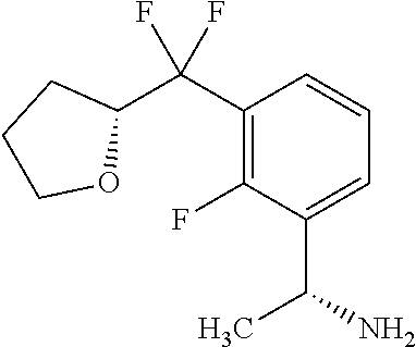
C1(C(C2CCCO2)(F)F)=C(F)C(C(N)C)=CC=C1
